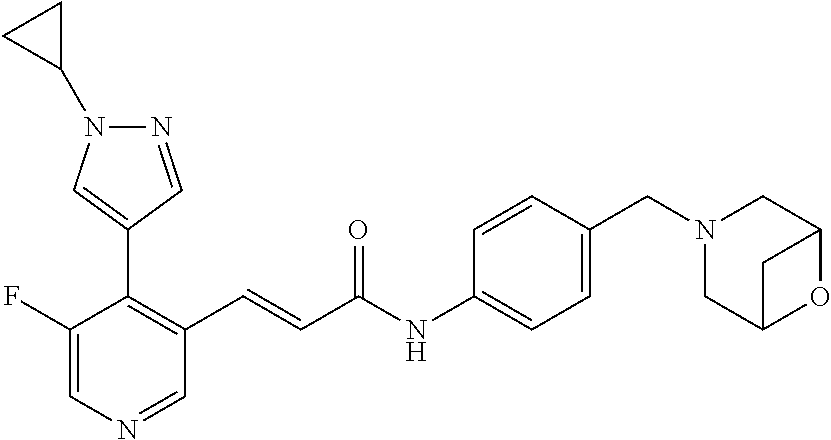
C1(F)=CN=CC(C=CC(NC2=CC=C(CN3CC4OC(C3)C4)C=C2)=O)=C1C1=CN(C2CC2)N=C1
